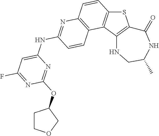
C12=C(C3=C(S1)C(=O)NC(C)CN3)C1=C(C=C2)N=C(NC2=CC(F)=NC(OC3CCOC3)=N2)C=C1
